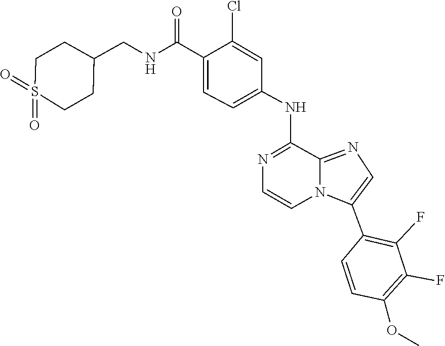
C12=NC=C(C3=C(F)C(F)=C(OC)C=C3)N1C=CN=C2NC1=CC=C(C(NCC2CCS(=O)(=O)CC2)=O)C(Cl)=C1
